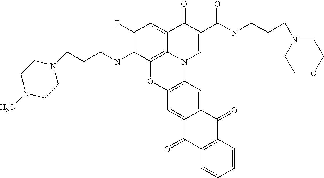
C1(F)=C(NCCCN2CCN(C)CC2)C2=C3C(=C1)C(=O)C(C(=O)NCCCN1CCOCC1)=CN3C1=C(O2)C=C2C(=C1)C(=O)C1=C(C2=O)C=CC=C1
